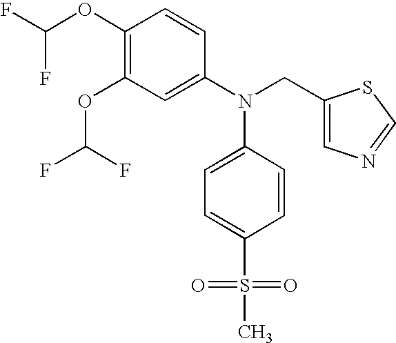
C1(OC(F)F)=C(OC(F)F)C=C(N(CC2=CN=CS2)C2=CC=C(S(C)(=O)=O)C=C2)C=C1
